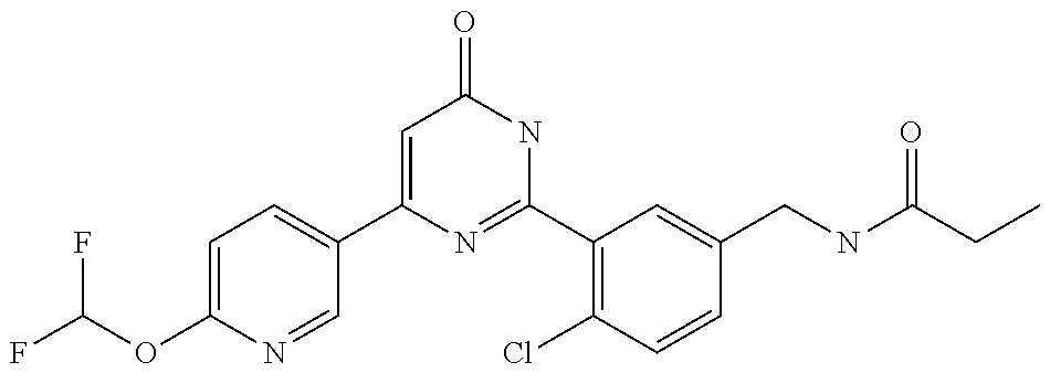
C1(C2=CC=C(OC(F)F)N=C2)=CC(=O)NC(C2=C(Cl)C=CC(CNC(CC)=O)=C2)=N1
